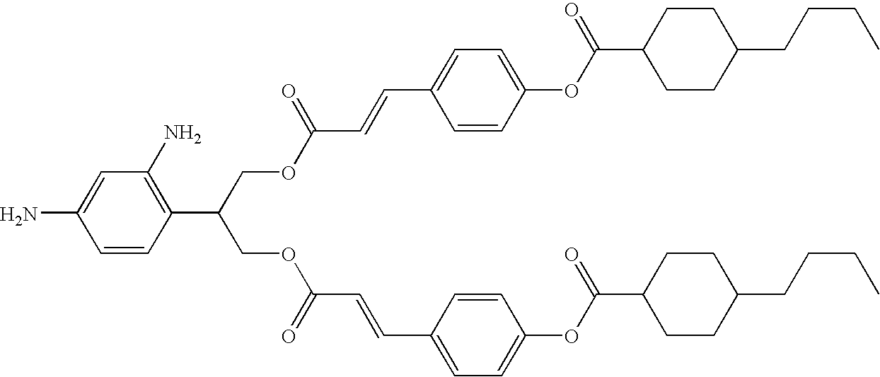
C1=CC(C(COC(C=CC2=CC=C(OC(C3CCC(CCCC)CC3)=O)C=C2)=O)COC(C=CC2=CC=C(OC(C3CCC(CCCC)CC3)=O)C=C2)=O)=C(N)C=C1N
